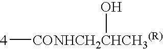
[4][CONHCH2CHCH3(R)]O
